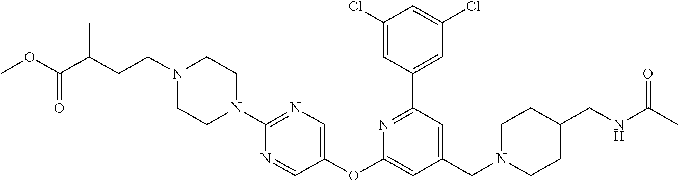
N1=CC(OC2=CC(CN3CCC(CNC(C)=O)CC3)=CC(C3=CC(Cl)=CC(Cl)=C3)=N2)=CN=C1N1CCN(CCC(C(OC)=O)C)CC1
